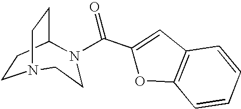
C1CC2CCN1CCN2C(C1=CC2=C(O1)C=CC=C2)=O
